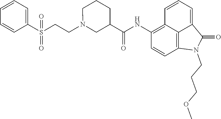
C1(NC(=O)C2CN(CCS(C3=CC=CC=C3)(=O)=O)CCC2)=C2C3=C(C=C1)N(CCCOC)C(=O)C3=CC=C2
